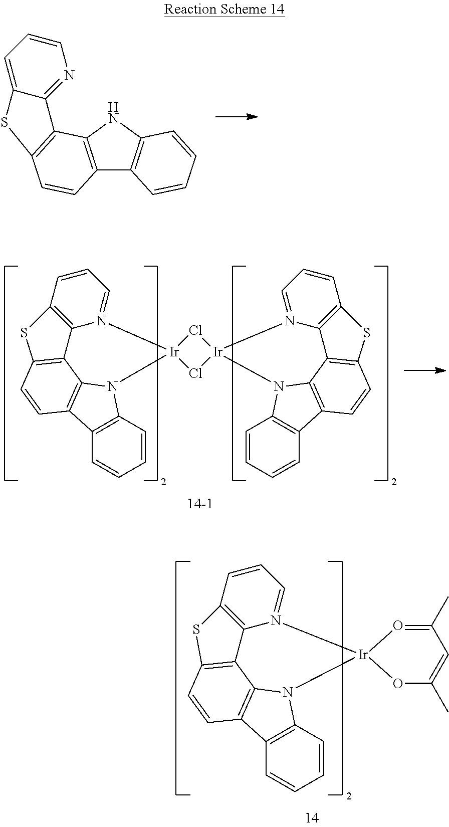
C12=C(NC3=C1C=CC=C3)C1=C(C=C2)SC2=CC=CN=C12.C1=CC2=C(C=C1)C1=C3N2[Ir]2(N4=CC=CC5=C4C3=C(C=C1)S5)Cl[Ir]1(Cl2)N2C3=C(C=CC=C3)C3=C2C2=C(C=C3)SC3=C2N1=CC=C3.C1=CC2=C(C=C1)C1=C3N2[Ir]2(N4=CC=CC5=C4C3=C(C=C1)S5)OC(C)=CC(C)=O2
